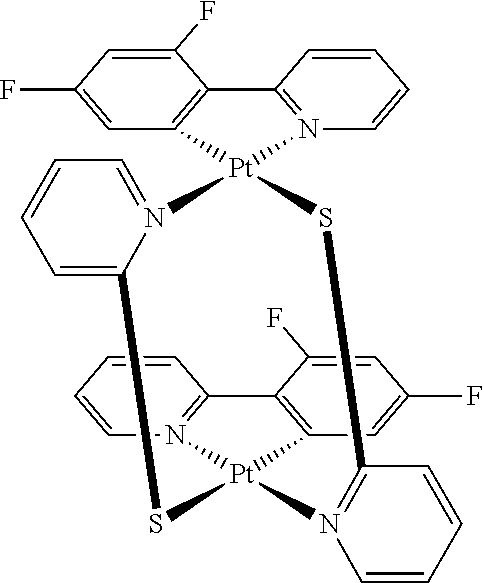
C1(F)=CC(F)=CC2=C1C1=N(C=CC=C1)[Pt]21SC2=N(C=CC=C2)[Pt]2(C3=C(C(F)=CC(F)=C3)C3=N2C=CC=C3)SC2=CC=CC=N21
